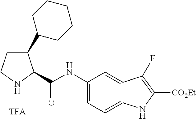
C1(NC(=O)C2C(C3CCCCC3)CCN2)=CC=C2C(=C1)C(F)=C([CO2Et])N2.[TFA]
